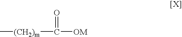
[(CH2)m](C([OM])=O)C
